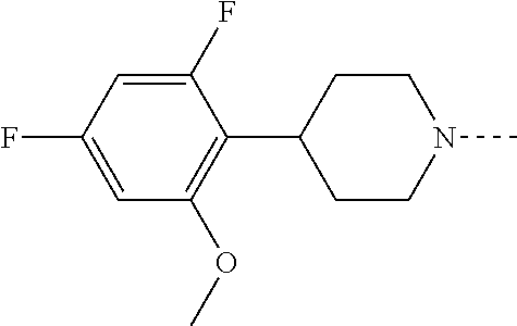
C1(F)=CC(F)=CC(OC)=C1C1CCN(C)CC1
